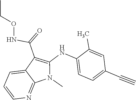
N(C(C1=C(NC2=CC=C(C#C)C=C2C)N(C)C2=NC=CC=C12)=O)OCC
